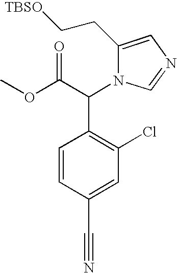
C1=CC(C#N)=CC(Cl)=C1C(N1C(CC[TBSO])=CN=C1)C(OC)=O
